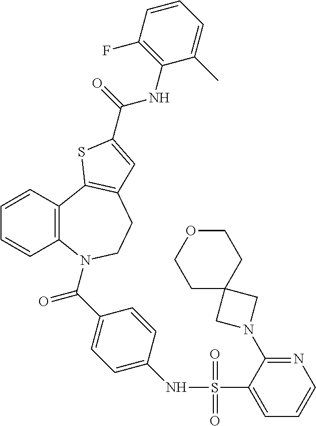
C1=CC2=C(C=C1)N(C(C1=CC=C(NS(C3=CC=CN=C3N3CC4(C3)CCOCC4)(=O)=O)C=C1)=O)CCC1=C2SC(C(=O)NC2=C(F)C=CC=C2C)=C1
